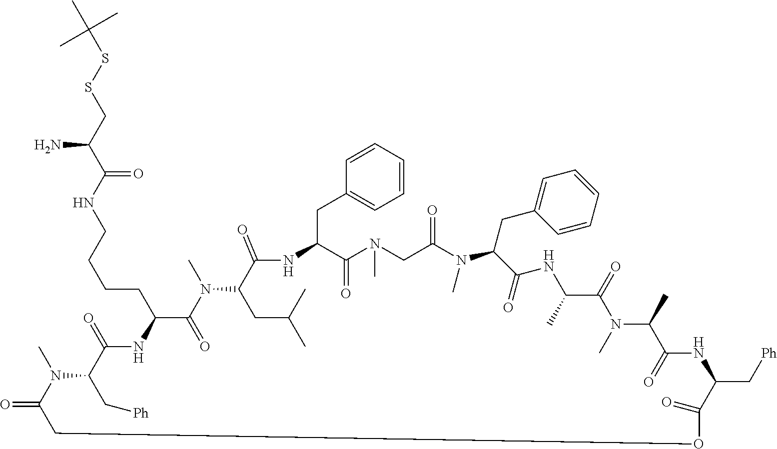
C1=CC=CC=C1CC1C(=O)N(C)CC(=O)N(C)C(CC2=CC=CC=C2)C(=O)NC(C)C(=O)N(C)C(C)C(=O)NC(C[Ph])C(=O)OCC(=O)N(C)C(C[Ph])C(=O)NC(CCCCNC(C(CSSC(C)(C)C)N)=O)C(=O)N(C)C(CC(C)C)C(=O)N1
